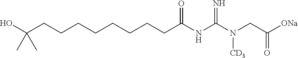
C(CC(NC(N(CC([ONa])=O)[CD3])=N)=O)CCCCCCC(O)(C)C
